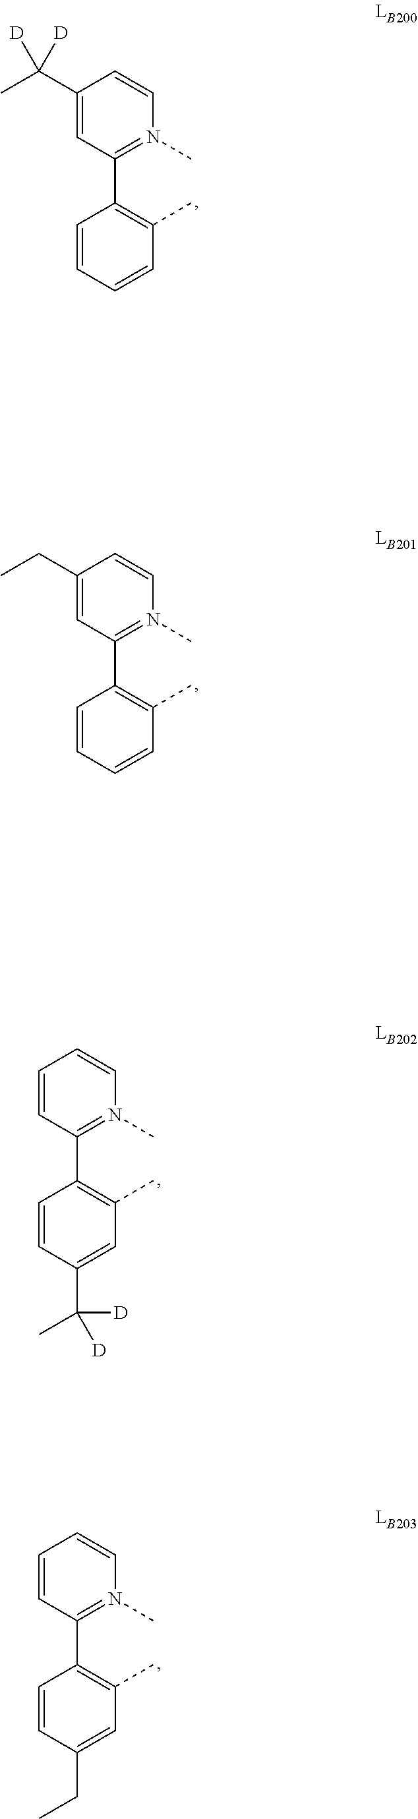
C1(C(C)([D])[D])=CC(C2=C(C)C=CC=C2)=N(C)C=C1.C1(CC)=CC(C2=C(C)C=CC=C2)=N(C)C=C1.C1=CC(C2=C(C)C=C(C([D])(C)[D])C=C2)=N(C)C=C1.C1=CC(C2=C(C)C=C(CC)C=C2)=N(C)C=C1
